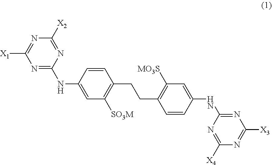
N1=C(NC2=CC([SO3M])=C(CCC3=C([MO3S])C=C(NC4=NC([X3])=NC([X4])=N4)C=C3)C=C2)N=C([X2])N=C1[X1]
